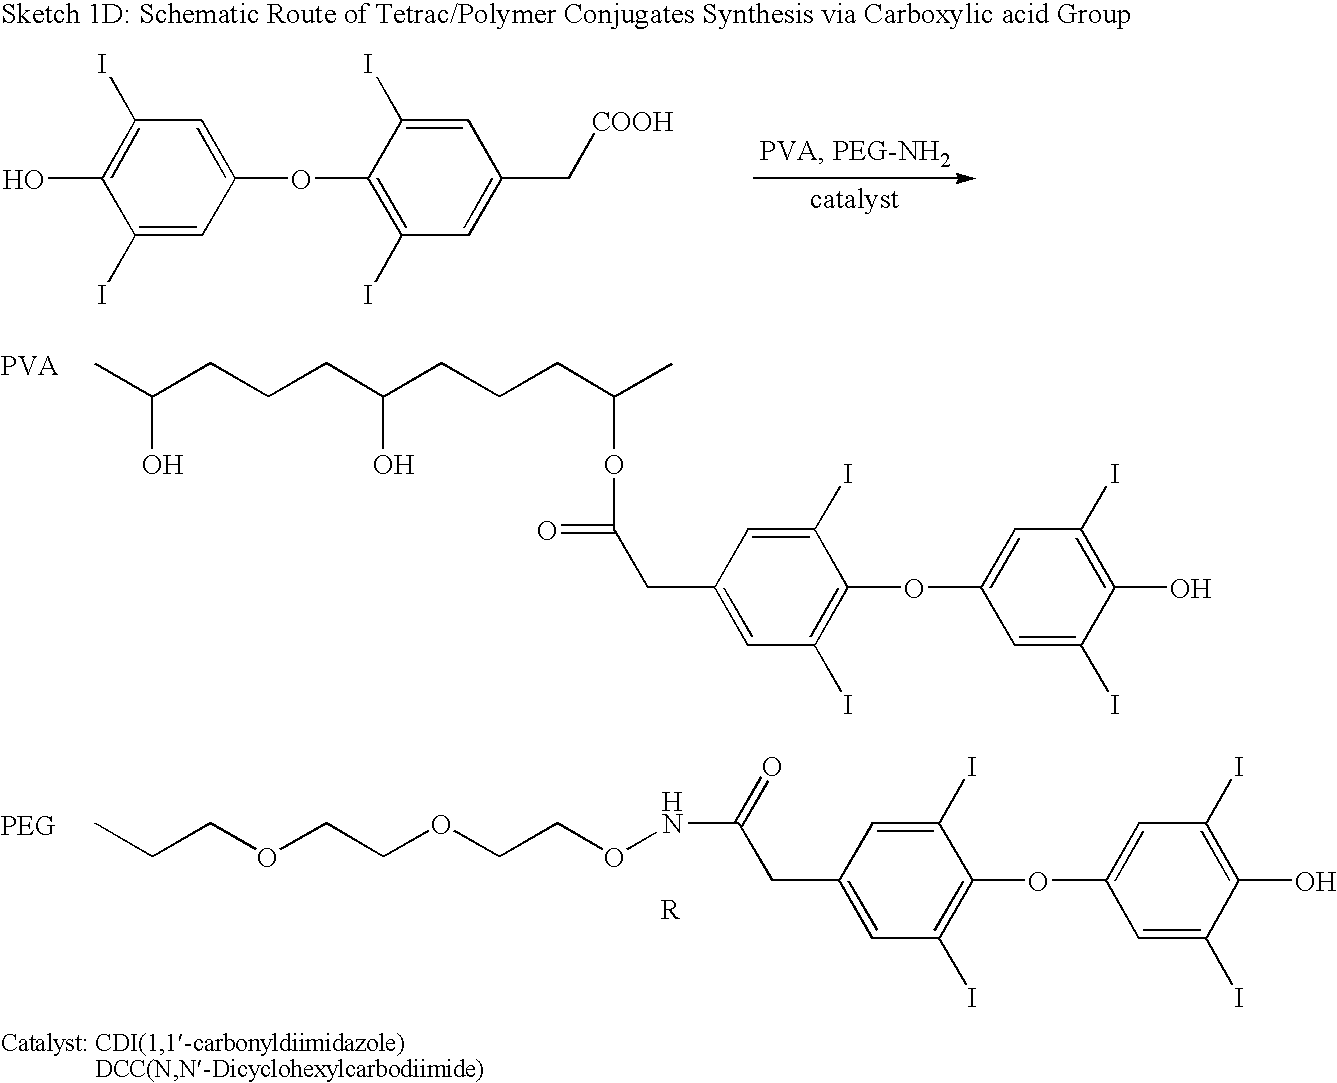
CC(CCCC(CCCC(C)OC(CC1=CC(I)=C(OC2=CC(I)=C(O)C(I)=C2)C(I)=C1)=O)O)O.C1(I)=CC(OC2=C(I)C=C(C[COOH])C=C2I)=CC(I)=C1O.CCCOCCOCCONC(CC1=CC(I)=C(OC2=CC(I)=C(O)C(I)=C2)C(I)=C1)=O
